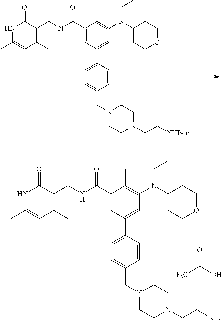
C1(C)=C(CNC(C2=CC(C3=CC=C(CN4CCN(CC[NHBoc])CC4)C=C3)=CC(N(CC)C3CCOCC3)=C2C)=O)C(=O)NC(C)=C1.C1(C)=C(CNC(C2=CC(C3=CC=C(CN4CCN(CCN)CC4)C=C3)=CC(N(CC)C3CCOCC3)=C2C)=O)C(=O)NC(C)=C1.[F3C]C(O)=O
